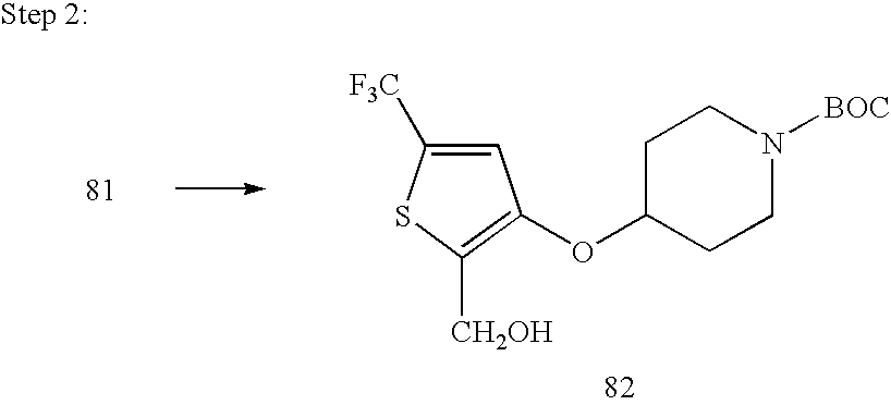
C1=C([F3C])SC([CH2OH])=C1OC1CCN([BOC])CC1
